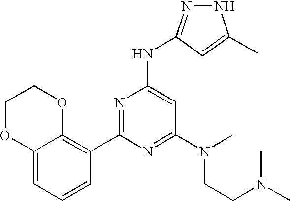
N1N=C(NC2=CC(N(CCN(C)C)C)=NC(C3=C4C(=CC=C3)OCCO4)=N2)C=C1C
